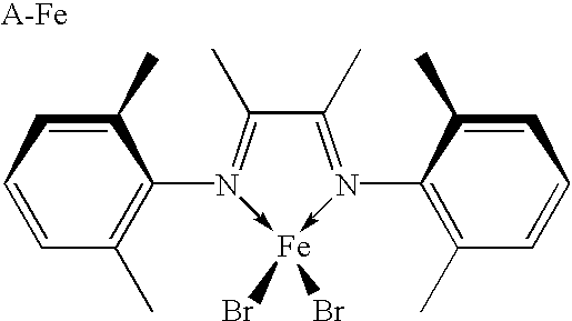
C1(C)=N(C2=C(C)C=CC=C2C)->[Fe](Br)(Br)-N(C2=C(C)C=CC=C2C)=C1C.[A-Fe]
